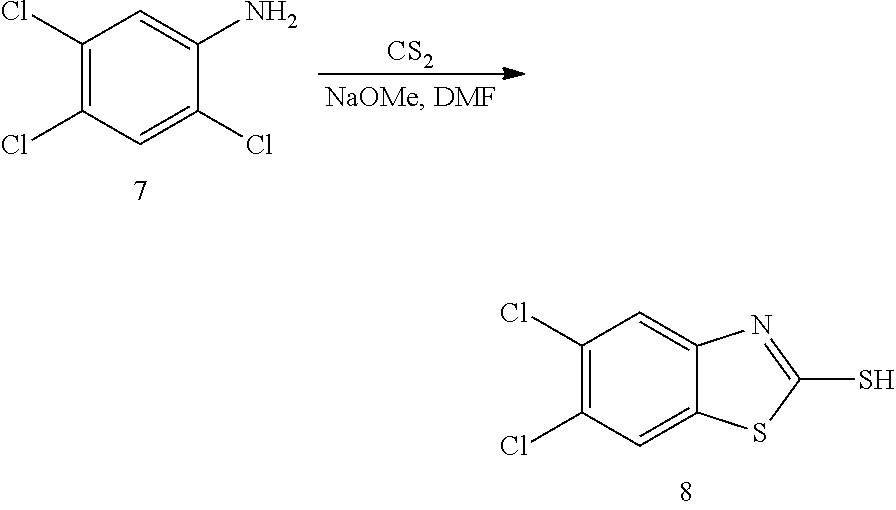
[CS2].C1(Cl)=C(Cl)C=C(Cl)C(N)=C1.C1(Cl)=C(Cl)C=C2C(=C1)N=C(S)S2
